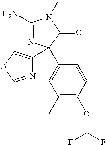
N1=COC=C1C1(C2=CC(C)=C(OC(F)F)C=C2)N=C(N)N(C)C1=O
